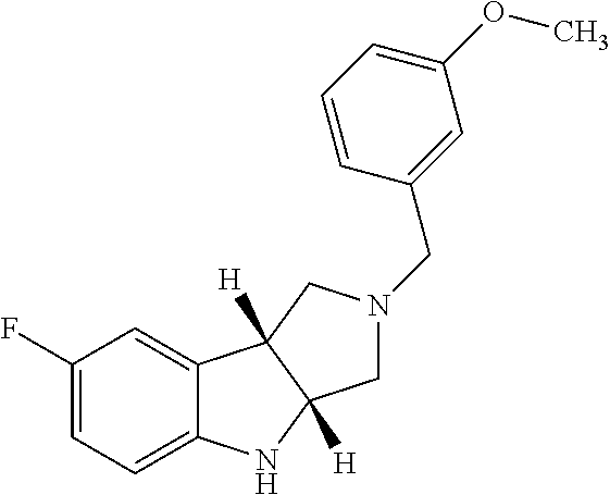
C1(F)=CC=C2C(=C1)C1([H])C([H])(N2)CN(CC2=CC(OC)=CC=C2)C1
